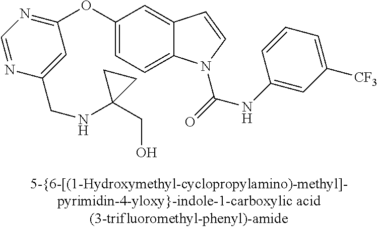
C1(OC2=NC=NC(CNC3(CO)CC3)=C2)=CC=C2C(=C1)C=CN2C(NC1=CC([CF3])=CC=C1)=O
